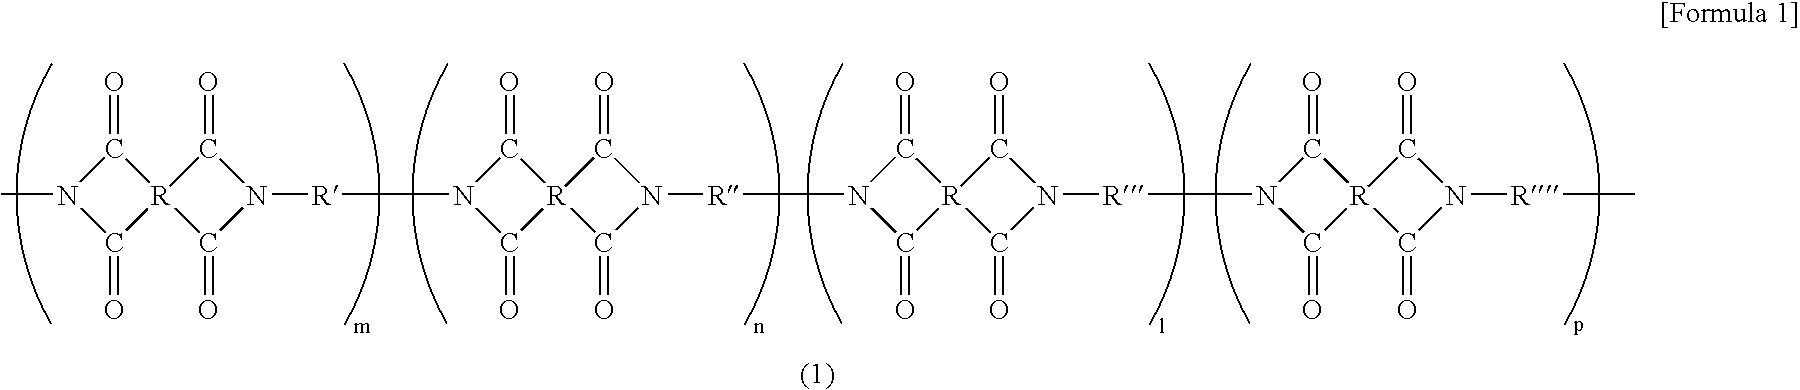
CN1C(=O)[R]2(C1=O)C(=O)N([R]N1C(=O)[R]3(C1=O)C(=O)N([R]N1C(=O)[R]4(C1=O)C(=O)N([R]N1C(=O)[R]5(C1=O)C(=O)N([R]C)C5=O)C4=O)C3=O)C2=O
